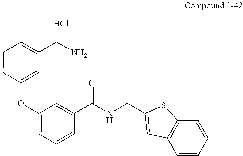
Cl.C1=NC(OC2=CC=CC(C(NCC3=CC4=C(C=CC=C4)S3)=O)=C2)=CC(CN)=C1
